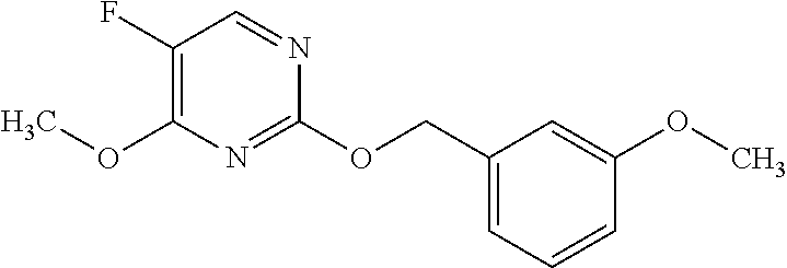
C1(F)=C(OC)N=C(OCC2=CC=CC(OC)=C2)N=C1
